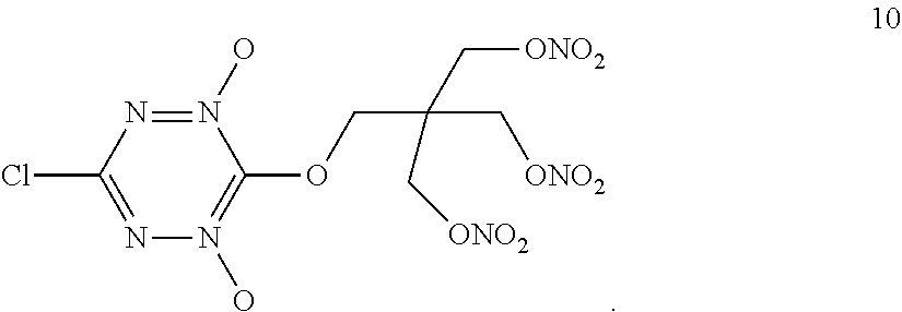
N1(O)=NC(Cl)=NN(O)=C1OCC(C[ONO2])(C[ONO2])C[ONO2]
